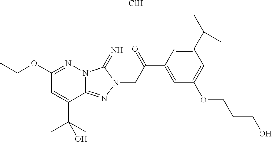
C1(OCC)=NN2C(=NN(CC(C3=CC(OCCCO)=CC(C(C)(C)C)=C3)=O)C2=N)C(C(C)(C)O)=C1.Cl
